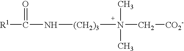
[R1]C(N[(CH2)3]N(C[CO2-])(C)C)=O
